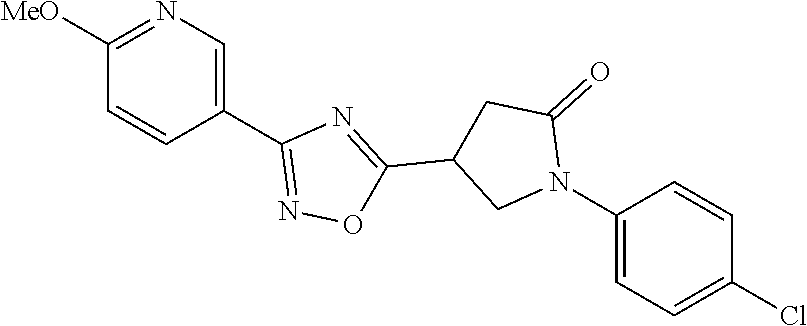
C1([MeO])=NC=C(C2=NOC(C3CN(C4=CC=C(Cl)C=C4)C(=O)C3)=N2)C=C1
